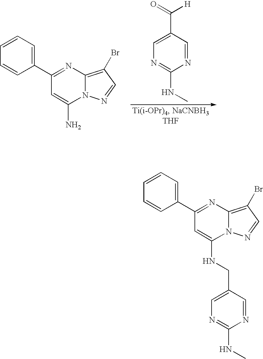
C1=CC=C(C2=NC3=C(Br)C=NN3C(N)=C2)C=C1.C1=C(C(=O)[H])C=NC(NC)=N1.C1=CC=C(C2=NC3=C(Br)C=NN3C(NCC3=CN=C(NC)N=C3)=C2)C=C1
